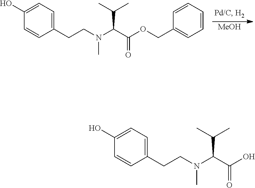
[MeOH].C1(CCN(C(C(OCC2=CC=CC=C2)=O)C(C)C)C)=CC=C(O)C=C1.C1(CCN(C(C(O)=O)C(C)C)C)=CC=C(O)C=C1
